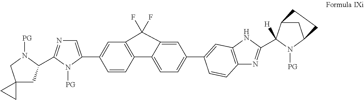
C12=C(NC(C3([H])C4CC(N3[PG])CC4)=N1)C=C(C1=CC=C3C4=C(C=C(C5=CN=C(C6CC7(CN6[PG])CC7)N5[PG])C=C4)C(F)(F)C3=C1)C=C2
